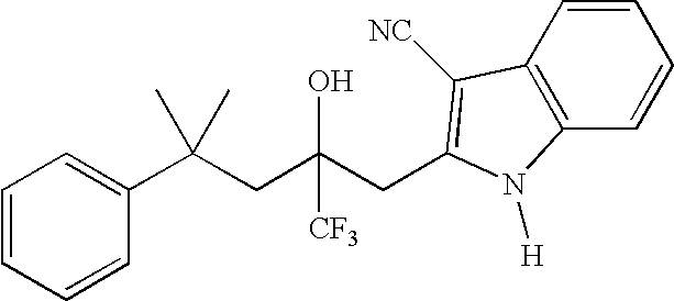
C1=CC(C(CC(CC2=C([NC])C3=C(C=CC=C3)N2[H])(O)[CF3])(C)C)=CC=C1
